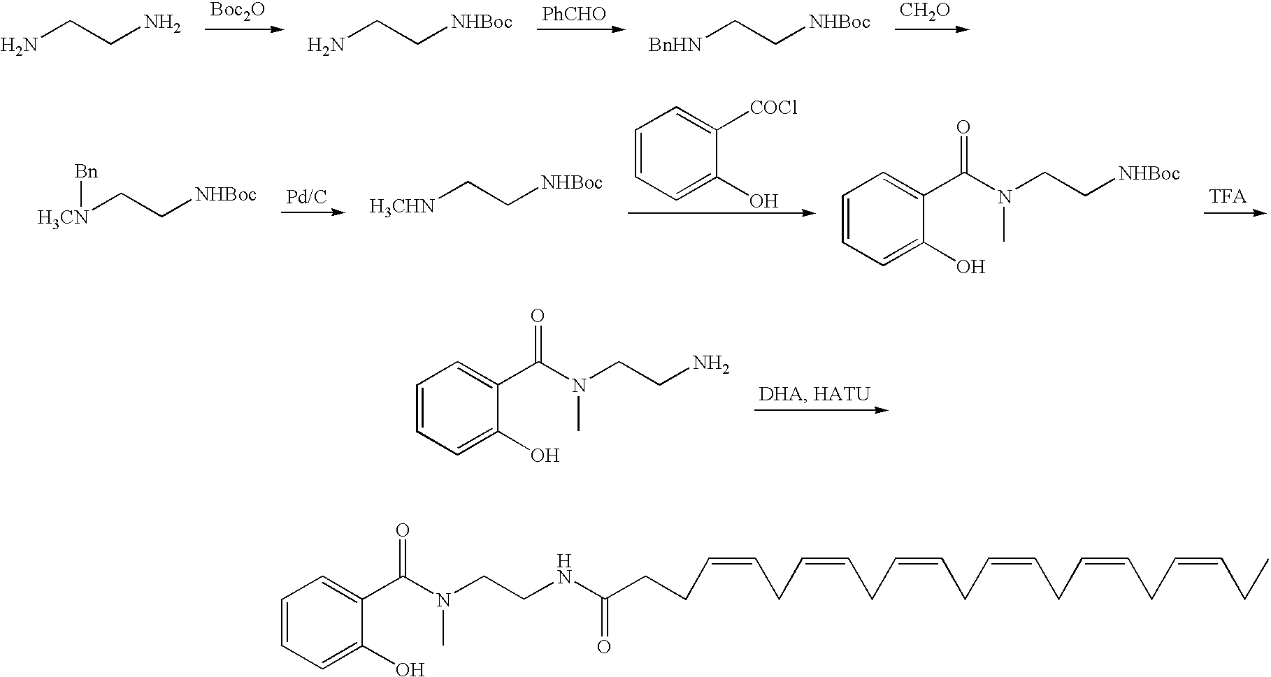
NCCN.[Boc2O].NCC[NHBoc].[PhCHO].[BnHN]CC[NHBoc].[CH2O].[H3CN](CC[NHBoc])[Bn].[H3CHN]CC[NHBoc].C1=CC=C(O)C([COCl])=C1.C1=CC=C(O)C(C(N(CC[NHBoc])C)=O)=C1.C1=CC=C(O)C(C(N(CCN)C)=O)=C1.C1=CC=C(O)C(C(N(CCNC(CCC=CCC=CCC=CCC=CCC=CCC=CCC)=O)C)=O)=C1
